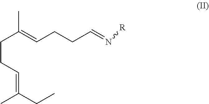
C(C(=CCCC=N[R])C)CC=C(CC)C
